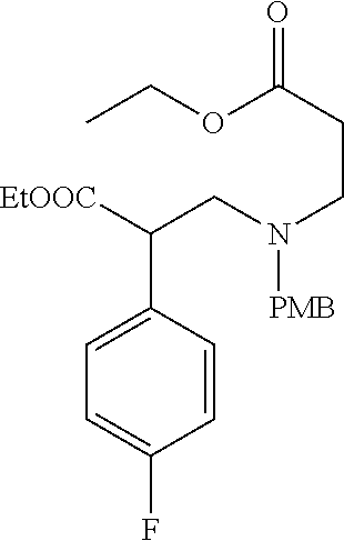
[EtOOC]C(CN(CCC(=O)OCC)[PMB])C1=CC=C(F)C=C1
